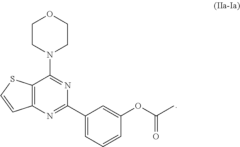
C1CN(C2=NC(C3=CC=CC(OC(C)=O)=C3)=NC3=C2SC=C3)CCO1
